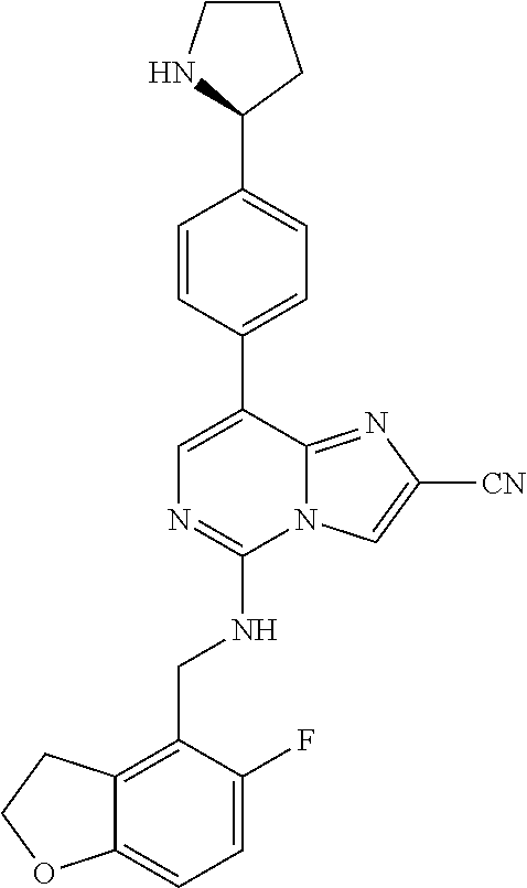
C12=CC=C(F)C(CNC3=NC=C(C4=CC=C(C5CCCN5)C=C4)C4=NC([CN])=CN34)=C1CCO2
